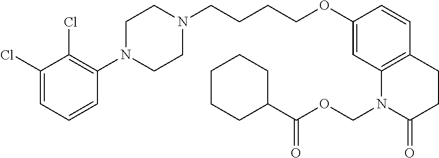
C1=C(Cl)C(Cl)=C(N2CCN(CCCCOC3=CC4=C(C=C3)CCC(=O)N4COC(C3CCCCC3)=O)CC2)C=C1
